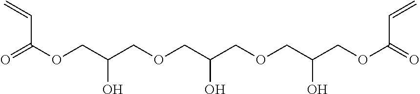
O=C(OCC(COCC(COCC(COC(=O)C=C)O)O)O)C=C
